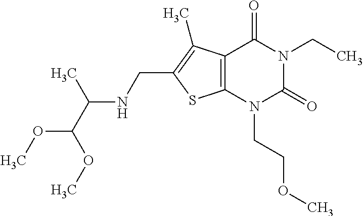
C12=C(N(CCOC)C(=O)N(CC)C1=O)SC(CNC(C(OC)OC)C)=C2C
